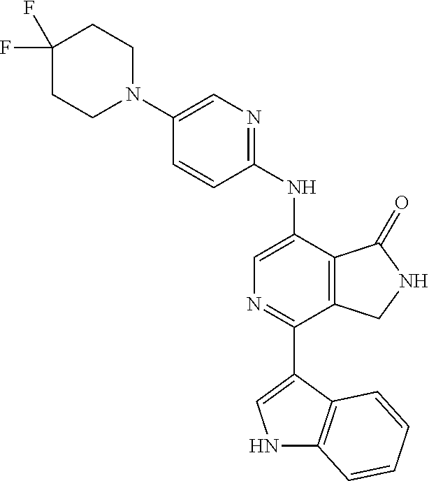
C1(F)(F)CCN(C2=CN=C(NC3=CN=C(C4=CNC5=C4C=CC=C5)C4=C3C(=O)NC4)C=C2)CC1
